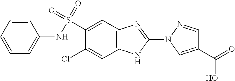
S(C1=CC2=C(C=C1Cl)NC(N1C=C(C(=O)O)C=N1)=N2)(=O)(NC1=CC=CC=C1)=O
